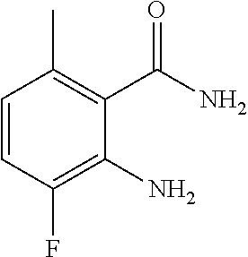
C1=CC(F)=C(N)C(C(=O)N)=C1C
